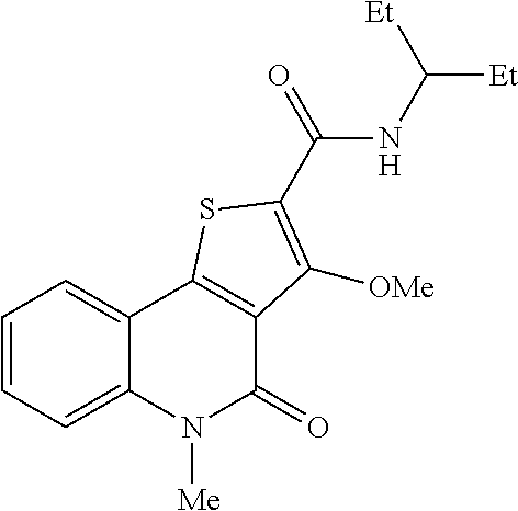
C1=CC=C2C(=C1)C1=C(C(=O)N2[Me])C([OMe])=C(C(NC([Et])[Et])=O)S1
